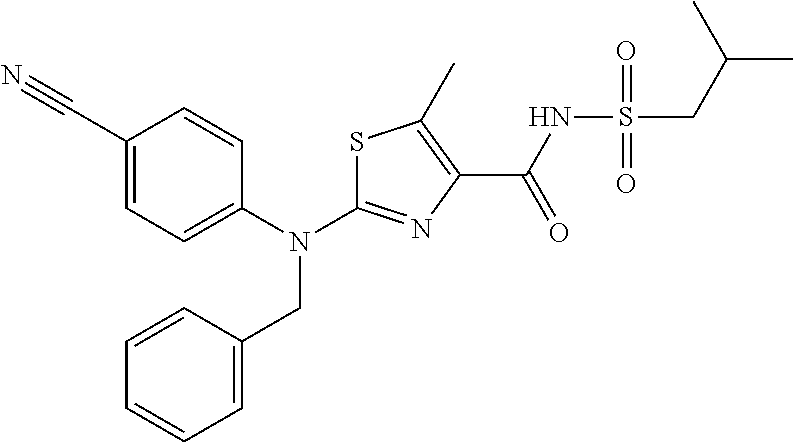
S1C(N(C2=CC=C(C#N)C=C2)CC2=CC=CC=C2)=NC(C(NS(CC(C)C)(=O)=O)=O)=C1C
